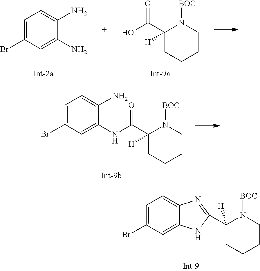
C1=C(Br)C=C(N)C(N)=C1.C1(C(O)=O)([H])CCCCN1[BOC].C1(C(NC2=CC(Br)=CC=C2N)=O)([H])CCCCN1[BOC].C1([H])(C2=NC3=CC=C(Br)C=C3N2)CCCCN1[BOC]
